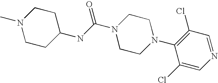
C1CN(C)CCC1NC(N1CCN(C2=C(Cl)C=NC=C2Cl)CC1)=O
